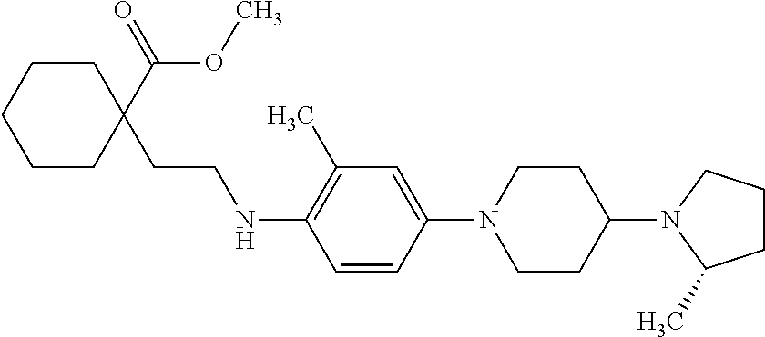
C1(N2CCC(N3C(C)CCC3)CC2)=CC(C)=C(NCCC2(C(=O)OC)CCCCC2)C=C1
